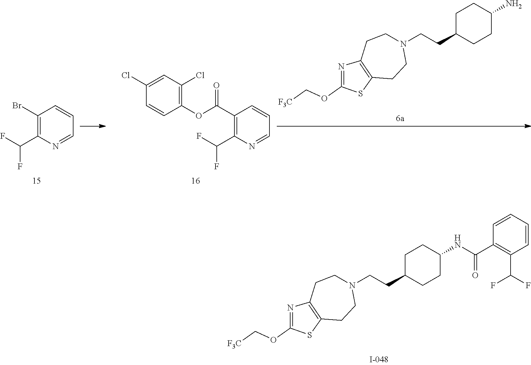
C1C(CCN2CCC3=C(CC2)SC(OC[F3C])=N3)CCC(NC(C2=C(C(F)F)C=CC=C2)=O)C1.C1(Br)=C(C(F)F)N=CC=C1.C1(Cl)=CC(Cl)=C(OC(C2=C(C(F)F)N=CC=C2)=O)C=C1.C1C(CCN2CCC3=C(CC2)SC(OC[F3C])=N3)CCC(N)C1
